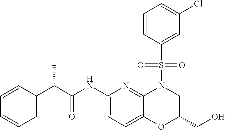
C(C)(C1=CC=CC=C1)C(NC1=CC=C2C(=N1)N(S(C1=CC(Cl)=CC=C1)(=O)=O)CC(CO)O2)=O
